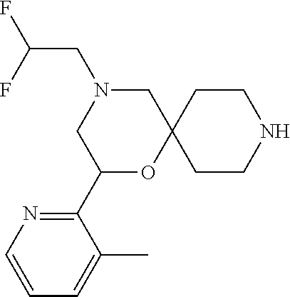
C1(C2OC3(CN(CC(F)F)C2)CCNCC3)=NC=CC=C1C
